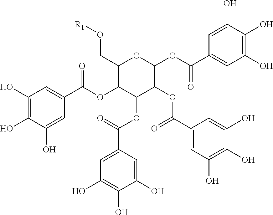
C1(CO[R1])C(OC(C2=CC(O)=C(O)C(O)=C2)=O)C(OC(C2=CC(O)=C(O)C(O)=C2)=O)C(OC(C2=CC(O)=C(O)C(O)=C2)=O)C(OC(=O)C2=CC(O)=C(O)C(O)=C2)O1
